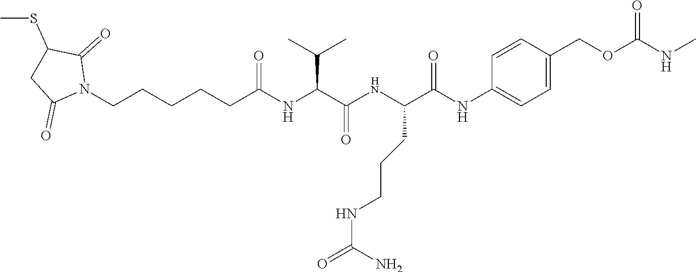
N1(CCCCCC(NC(C(NC(C(=O)NC2=CC=C(COC(=O)NC)C=C2)CCCNC(=O)N)=O)C(C)C)=O)C(=O)C(SC)CC1=O
